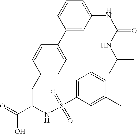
C1(CC(C(=O)O)NS(C2=CC=CC(C)=C2)(=O)=O)=CC=C(C2=CC(NC(=O)NC(C)C)=CC=C2)C=C1
